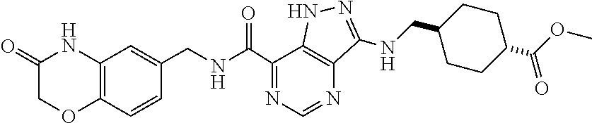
O=C(C1=NC=NC2=C1NN=C2NCC1CCC(C(OC)=O)CC1)NCC1=CC2=C(C=C1)OCC(=O)N2
